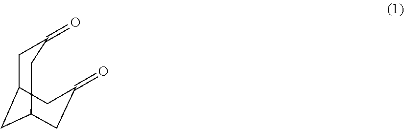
C1C2CC(CC(=O)C2)CC1=O
